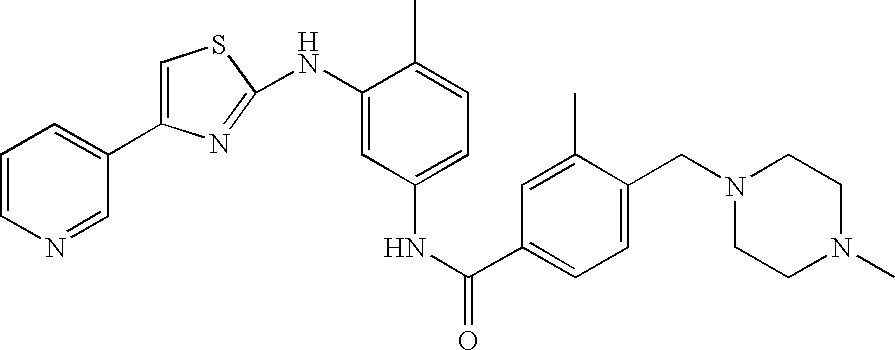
C1=CN=CC(C2=CSC(NC3=CC(NC(C4=CC=C(CN5CCN(C)CC5)C(C)=C4)=O)=CC=C3C)=N2)=C1
